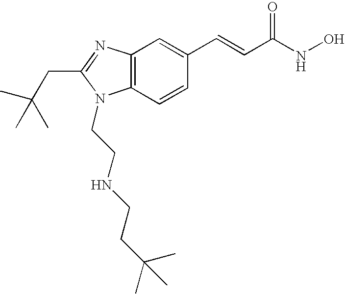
C12=C(C=CC(C=CC(=O)NO)=C1)N(CCNCCC(C)(C)C)C(CC(C)(C)C)=N2
